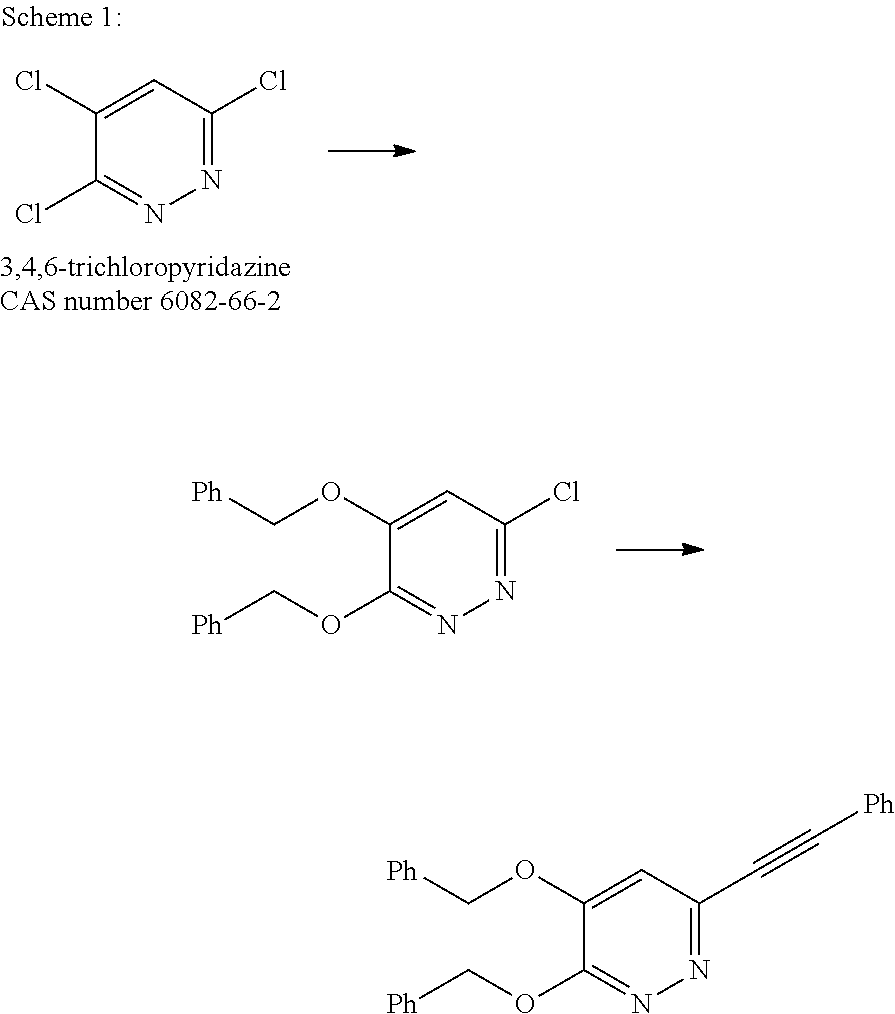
C1(OC[Ph])=CC(Cl)=NN=C1OC[Ph].C1(Cl)=CC(Cl)=NN=C1Cl.C1(OC[Ph])=CC(C#C[Ph])=NN=C1OC[Ph]
